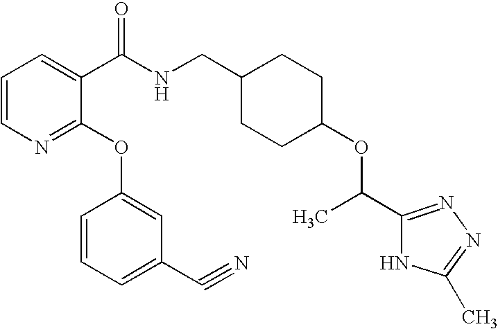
C1=CN=C(OC2=CC(C#N)=CC=C2)C(C(NCC2CCC(OC(C)C3=NN=C(C)N3)CC2)=O)=C1
